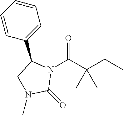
N1(C(C(CC)(C)C)=O)C(C2=CC=CC=C2)CN(C)C1=O
